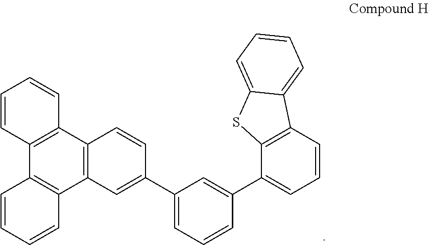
C12=C(C3=C(C4=C1C=CC=C4)C=CC(C1=CC=CC(C4=CC=CC5=C4SC4=CC=CC=C54)=C1)=C3)C=CC=C2
